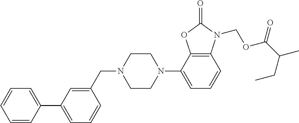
C1=CC=CC(C2=CC=CC(CN3CCN(C4=CC=CC5=C4OC(=O)N5COC(C(CC)C)=O)CC3)=C2)=C1
